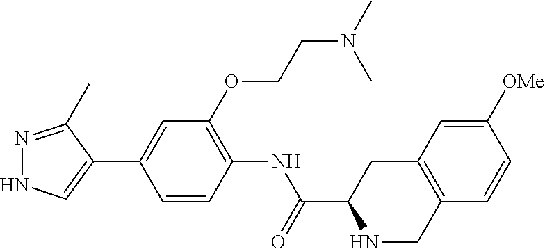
N1=C(C)C(C2=CC(OCCN(C)C)=C(NC(=O)C3NCC4=C(C3)C=C([OMe])C=C4)C=C2)=CN1
